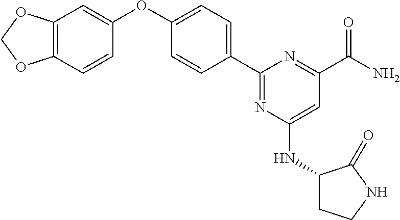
C1=CC(C2=NC(NC3CCNC3=O)=CC(C(N)=O)=N2)=CC=C1OC1=CC2=C(C=C1)OCO2
